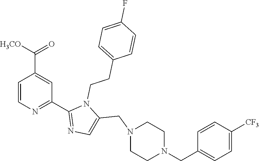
C1=CN=C(C2=NC=C(CN3CCN(CC4=CC=C([CF3])C=C4)CC3)N2CCC2=CC=C(F)C=C2)C=C1C([H3CO])=O
